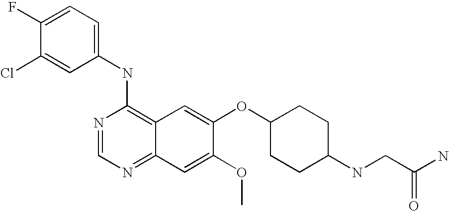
C1=C(Cl)C(F)=CC=C1NC1=C2C(=NC=N1)C=C(OC)C(OC1CCC(NCC(N)=O)CC1)=C2
